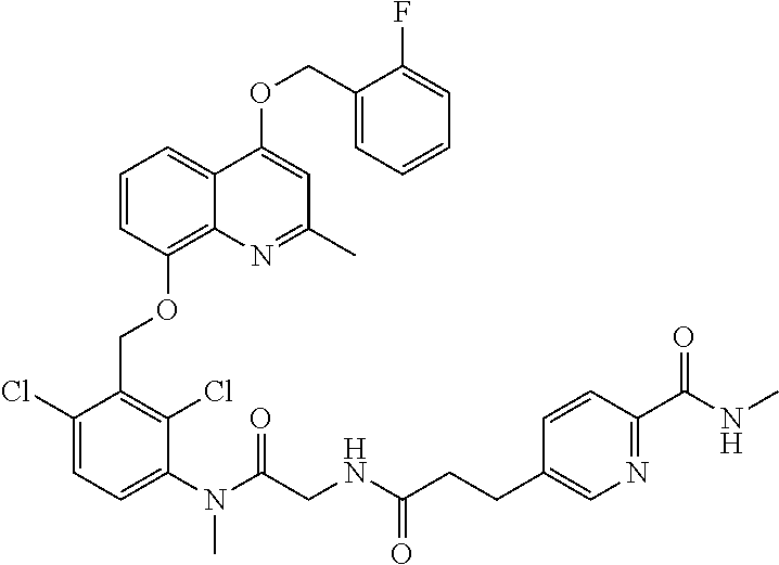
C1=CC(OCC2=C(Cl)C(N(C)C(CNC(CCC3=CN=C(C(=O)NC)C=C3)=O)=O)=CC=C2Cl)=C2C(=C1)C(OCC1=CC=CC=C1F)=CC(C)=N2
